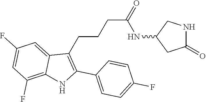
C1(F)=CC=C(C2=C(CCCC(=O)NC3CC(=O)NC3)C3=CC(F)=CC(F)=C3N2)C=C1
